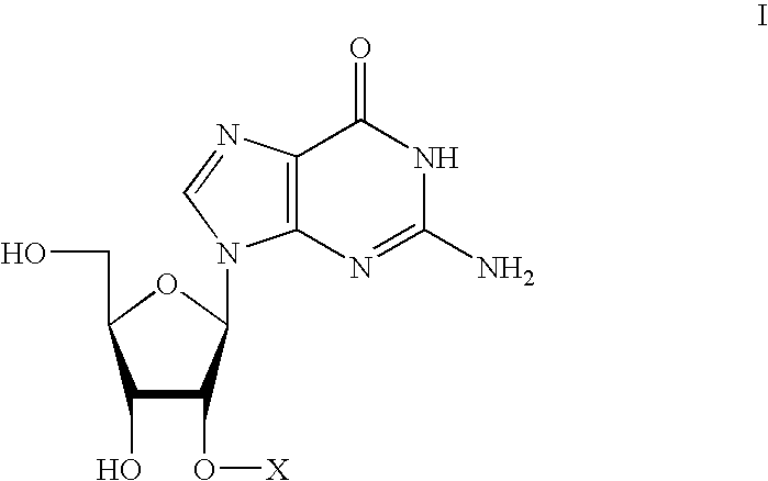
C12=C(N=C(N)NC1=O)N(C1C(O[X])C(O)C(CO)O1)C=N2
